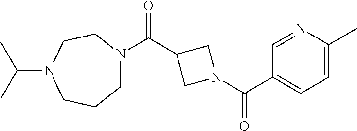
C1N(C(C2CN(C(C3=CC=C(C)N=C3)=O)C2)=O)CCN(C(C)C)CC1
